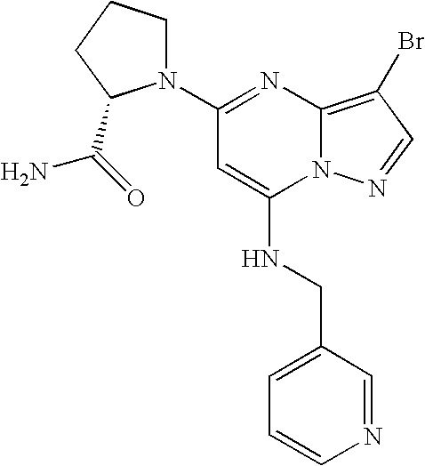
N1(C2=NC3=C(Br)C=NN3C(NCC3=CC=CN=C3)=C2)CCCC1C(N)=O
